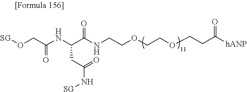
O(CC(NC(C(NCCOCCOCCC([hANP])=O)=O)CC(N[SG])=O)=O)[SG]
